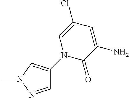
C1=NN(C)C=C1N1C(=O)C(N)=CC(Cl)=C1
